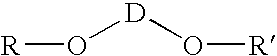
[R]O[D]O[R]
